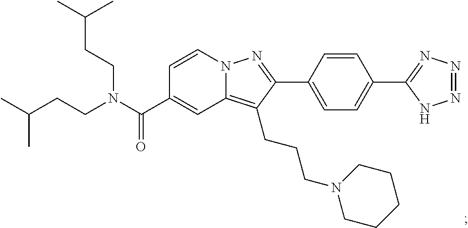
N12C(=C(CCCN3CCCCC3)C(C3=CC=C(C4=NN=NN4)C=C3)=N1)C=C(C(N(CCC(C)C)CCC(C)C)=O)C=C2
